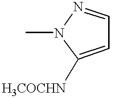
C1=C([H3COCHN])N(C)N=C1
